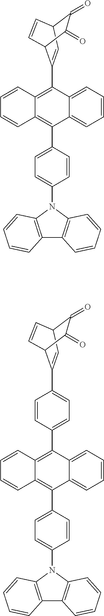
C12=CC=CC=C1C(C1=CC=C(N3C4=C(C5=C3C=CC=C5)C=CC=C4)C=C1)=C1C(=C2C2=CC3C(=O)C(=O)C2C=C3)C=CC=C1.C12=CC=CC=C1C(C1=CC=C(N3C4=C(C5=C3C=CC=C5)C=CC=C4)C=C1)=C1C(=C2C2=CC=C(C3=CC4C(=O)C(=O)C3C=C4)C=C2)C=CC=C1
